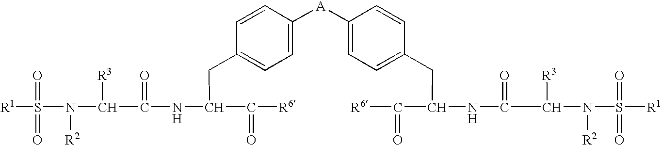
C1=C([A]C2=CC=C(CC(NC(C(N(S([R1])(=O)=O)[R2])[R3])=O)C([R6])=O)C=C2)C=CC(CC(NC(C(N(S([R1])(=O)=O)[R2])[R3])=O)C([R6])=O)=C1
